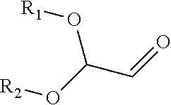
[R2]OC(C=O)O[R1]
